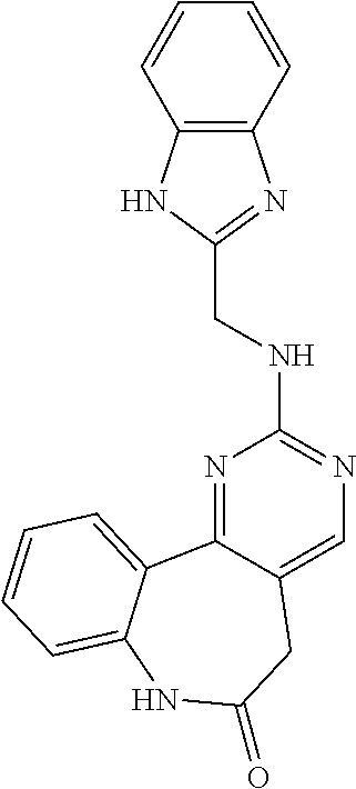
N1=C2C(=CN=C1NCC1=NC3=C(N1)C=CC=C3)CC(=O)NC1=CC=CC=C21
